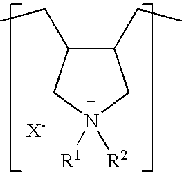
C1(CC)C(CC)CN([R1])([R2])C1
